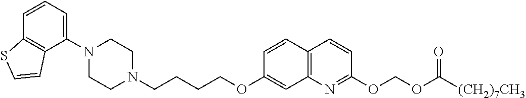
C1N(C2=CC=CC3=C2C=CS3)CCN(CCCCOC2=CC3=C(C=C2)C=CC(OCOC(=O)[(CH2)7CH3])=N3)C1
